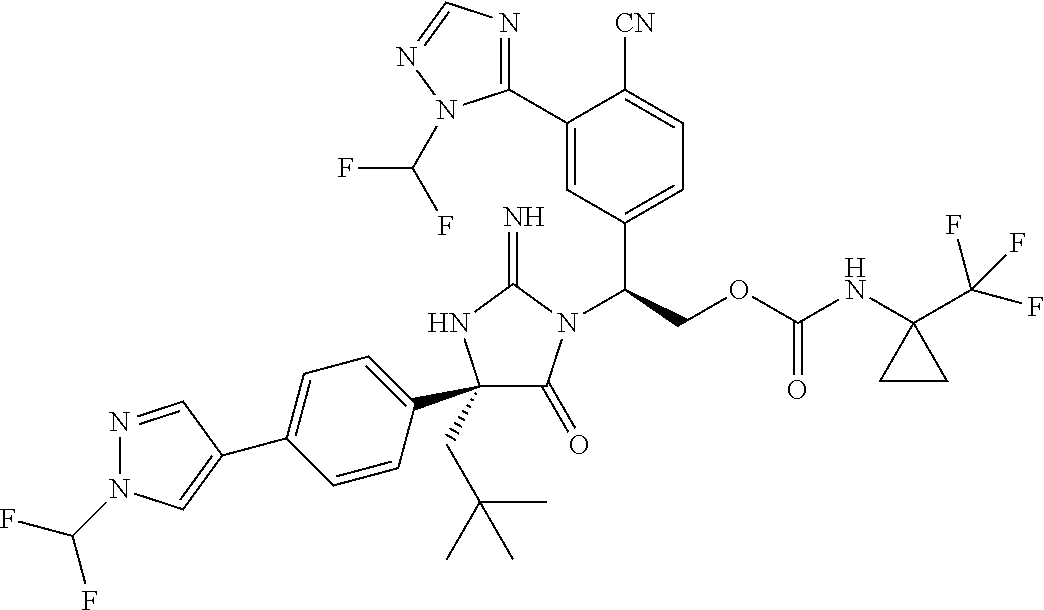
C1(C2(CC(C)(C)C)C(=O)N(C(COC(NC3(C(F)(F)F)CC3)=O)C3=CC=C([CN])C(C4=NC=NN4C(F)F)=C3)C(=N)N2)=CC=C(C2=CN(C(F)F)N=C2)C=C1
